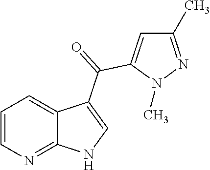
C1=CN=C2C(=C1)C(C(C1=CC(C)=NN1C)=O)=CN2
